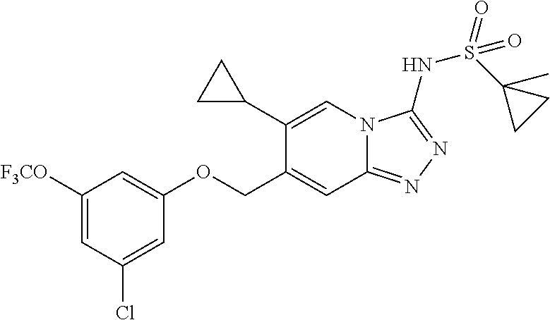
C1([F3CO])=CC(Cl)=CC(OCC2=CC3=NN=C(NS(=O)(C4(C)CC4)=O)N3C=C2C2CC2)=C1
